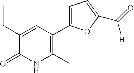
C1(CC)=CC(C2=CC=C(C([H])=O)O2)=C(C)NC1=O
